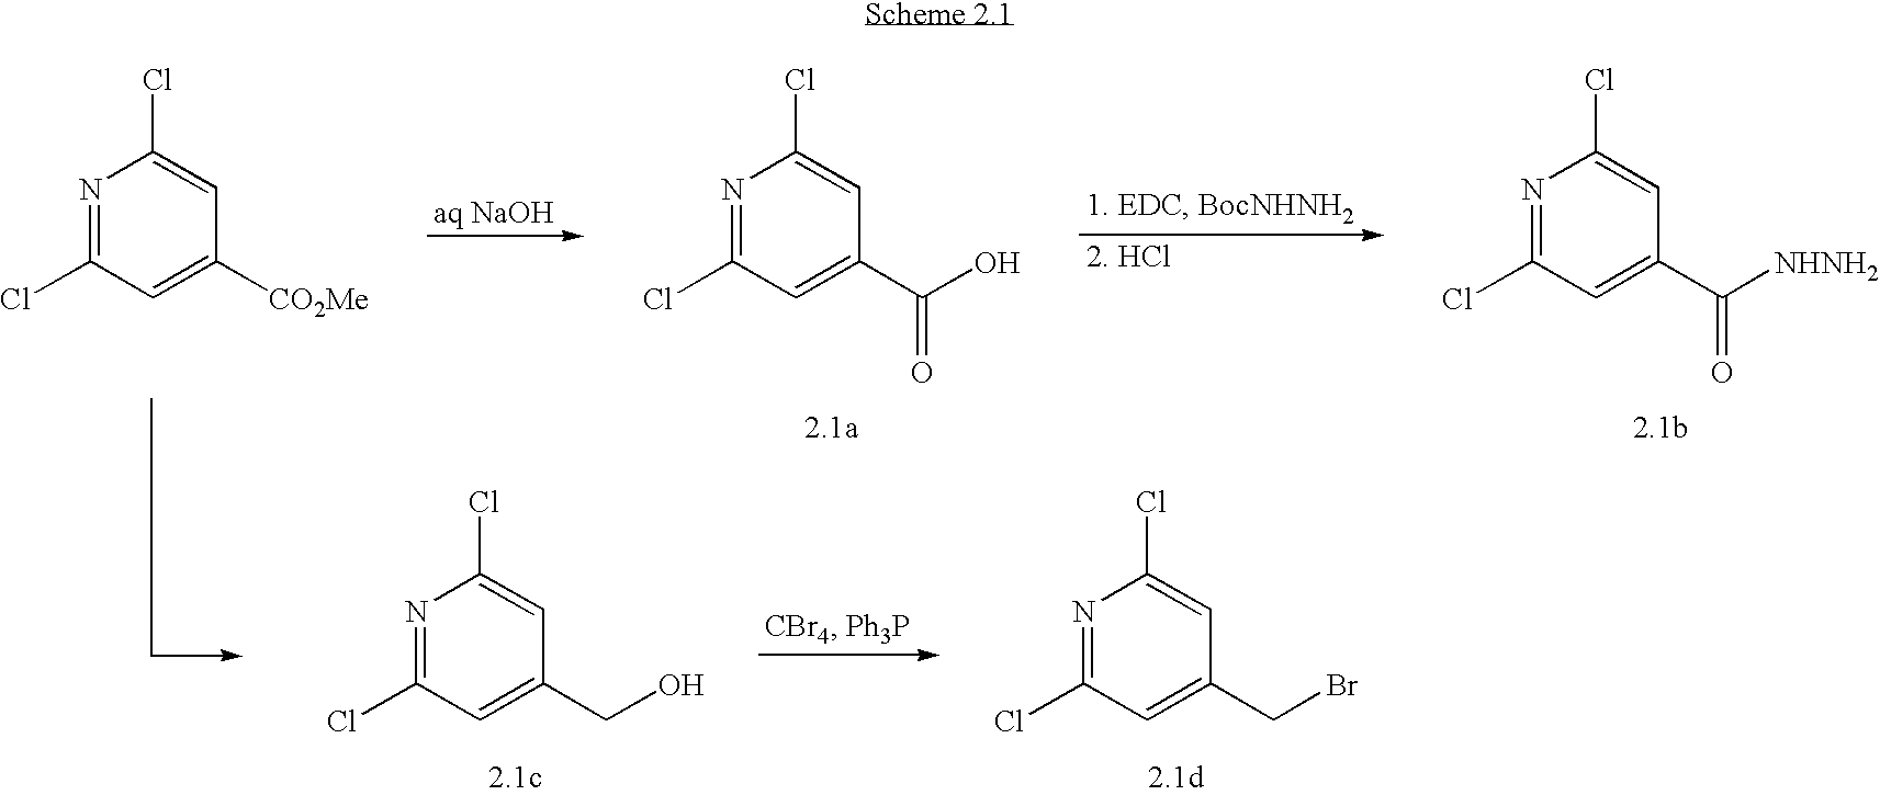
N1=C(Cl)C=C(C(O)=O)C=C1Cl.N1=C(Cl)C=C(C([NHNH2])=O)C=C1Cl.N1=C(Cl)C=C(CBr)C=C1Cl.N1=C(Cl)C=C(CO)C=C1Cl.N1=C(Cl)C=C([CO2Me])C=C1Cl
